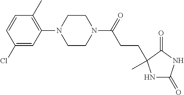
C1(Cl)=CC(N2CCN(C(=O)CCC3(C)NC(=O)NC3=O)CC2)=C(C)C=C1
